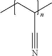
CCC(C#N)C
